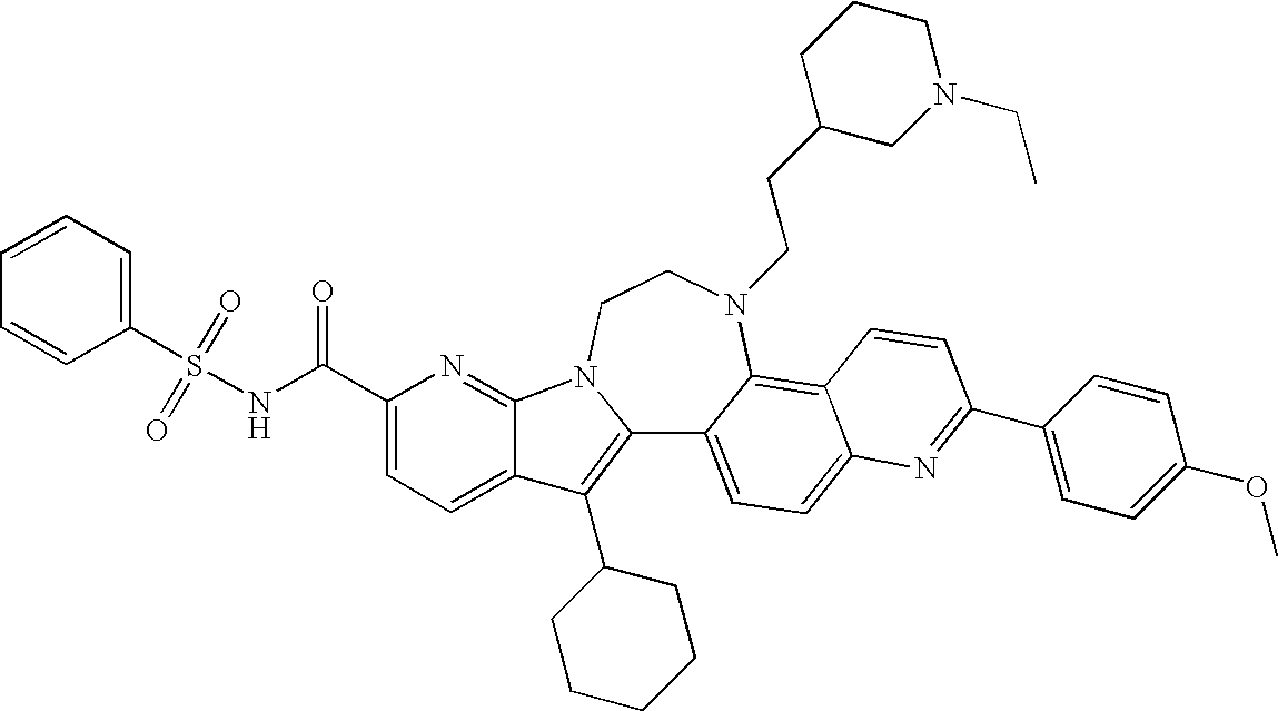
C12=C(C3CCCCC3)C3=CC=C(C(NS(C4=CC=CC=C4)(=O)=O)=O)N=C3N1CCN(CCC1CN(CC)CCC1)C1=C3C(=CC=C21)N=C(C1=CC=C(OC)C=C1)C=C3
